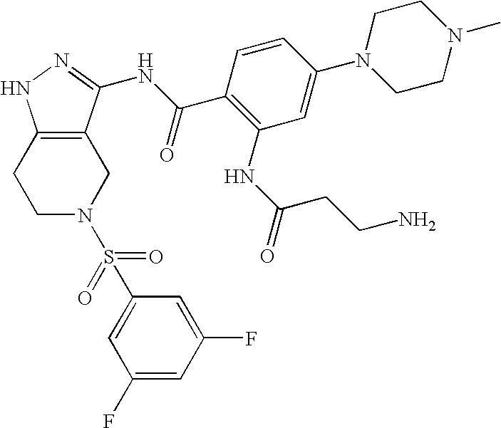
C1N(S(=O)(=O)C2=CC(F)=CC(F)=C2)CC2=C(C1)NN=C2NC(C1=C(NC(=O)CCN)C=C(N2CCN(C)CC2)C=C1)=O
